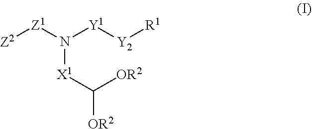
[Z2][Z1]N([Y1][Y2][R1])[X1]C([OR2])[OR2]
